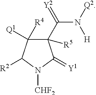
C1(C(=[Y2])N([Q2])[H])([R5])C([Q1])([R4])C([R2])N([CHF2])C1=[Y1]
